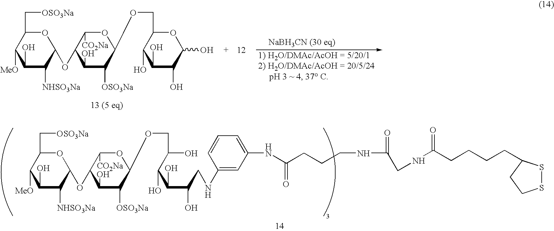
C1(O)C([NHSO3Na])C(OC2C(O)C([OSO3Na])C(OCC(O)C(C(C(CNC3=CC(NC(CCCNC(CNC(CCCCC4SSCC4)=O)=O)=O)=CC=C3)O)O)O)OC2[CO2Na])OC(C[OSO3Na])C1[MeO].C1(O)C([NHSO3Na])C(OC2C(O)C([OSO3Na])C(OCC3OC(O)C(O)C(O)C3O)OC2[CO2Na])OC(C[OSO3Na])C1[MeO]
